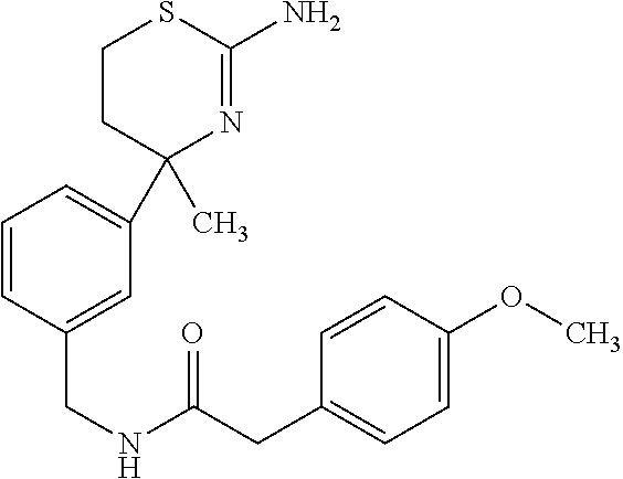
C1=CC=C(C2(C)N=C(N)SCC2)C=C1CNC(CC1=CC=C(OC)C=C1)=O
